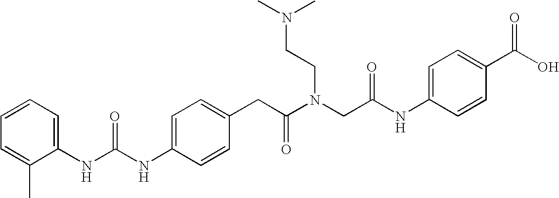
C1=C(CC(N(CC(NC2=CC=C(C(O)=O)C=C2)=O)CCN(C)C)=O)C=CC(NC(NC2=CC=CC=C2C)=O)=C1
